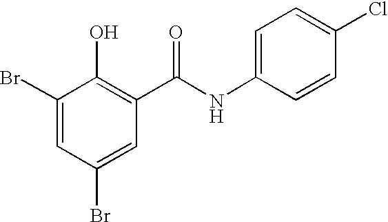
C1(Br)=CC(Br)=CC(C(NC2=CC=C(Cl)C=C2)=O)=C1O
